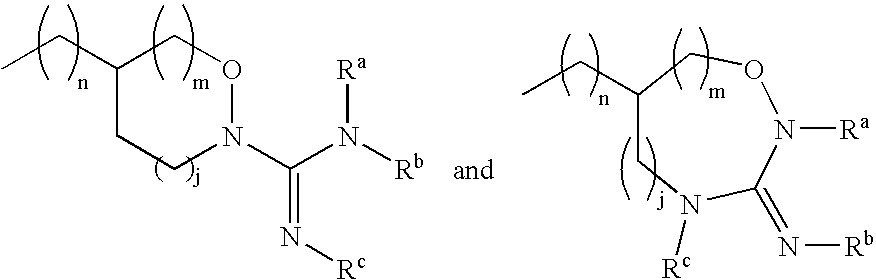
C1(CC)CN([Rc])C(=N[Rb])N([Ra])OC1.C1(CC)CCN(C(=N[Rc])N([Ra])[Rb])OC1
